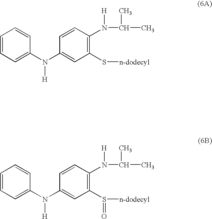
C1=CC=C(N(C2=CC(S[n-dodecyl])=C(N(C(C)C)[H])C=C2)[H])C=C1.C1=CC=C(N(C2=CC(S([n-dodecyl])=O)=C(N(C(C)C)[H])C=C2)[H])C=C1
